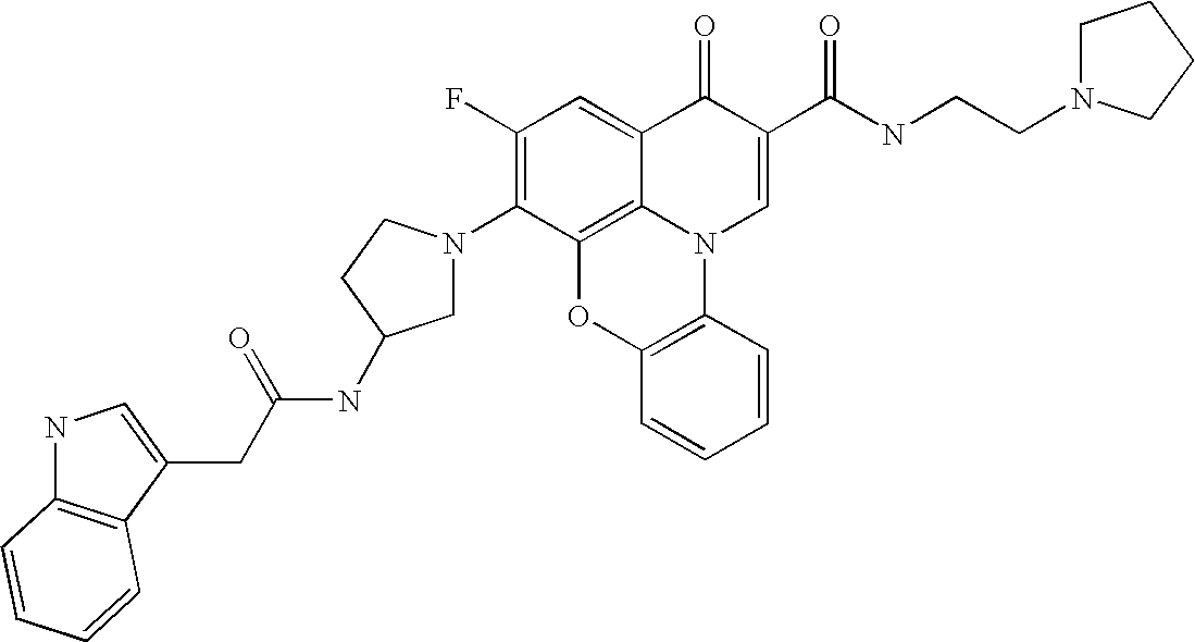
C1(F)=C(N2CC(NC(=O)CC3=CNC4=C3C=CC=C4)CC2)C2=C3C(=C1)C(=O)C(C(NCCN1CCCC1)=O)=CN3C1=C(O2)C=CC=C1
